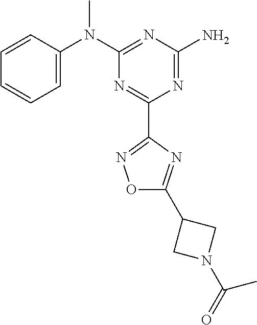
C1=CC(N(C2=NC(N)=NC(C3=NOC(C4CN(C(=O)C)C4)=N3)=N2)C)=CC=C1
